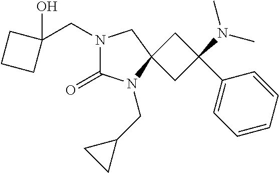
N1(CC2(O)CCC2)C(=O)N(CC2CC2)C2(C1)CC(C1=CC=CC=C1)(N(C)C)C2
